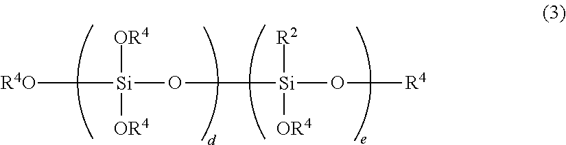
[R4O][Si](O[Si]([R2])([OR4])O[R4])([OR4])[OR4]
